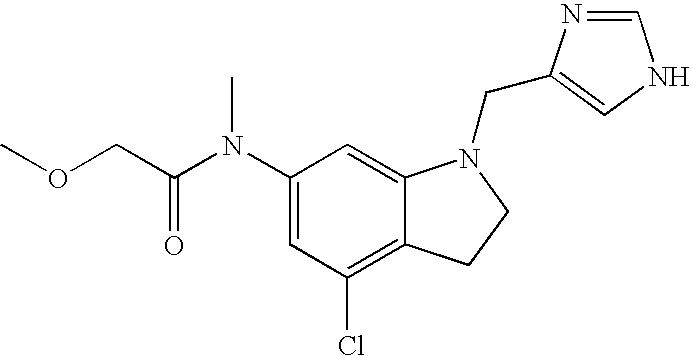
C1(N(C(COC)=O)C)=CC(Cl)=C2C(=C1)N(CC1=CNC=N1)CC2
